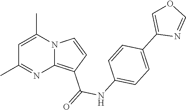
C1=C(C)N2C(=C(C(NC3=CC=C(C4=COC=N4)C=C3)=O)C=C2)N=C1C
